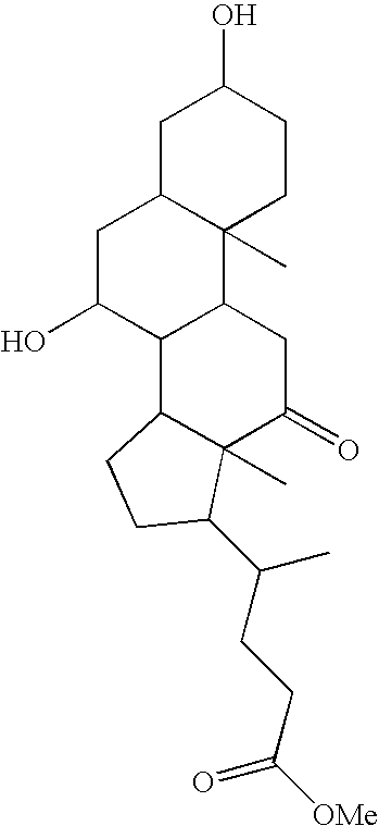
C1C2C(C)(CCC1O)C1C(C(O)C2)C2C(C)(C(=O)C1)C(C(CCC([OMe])=O)C)CC2
